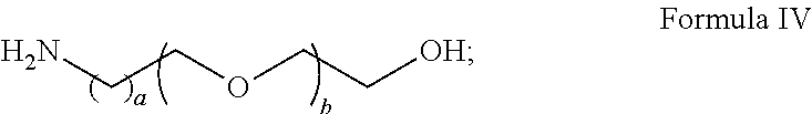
NCCOCC[OH]
